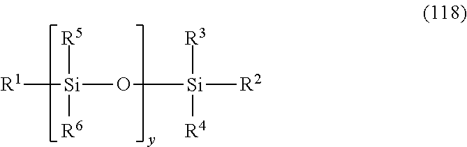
[R1][Si](O[Si]([R3])([R4])[R2])([R5])[R6]
